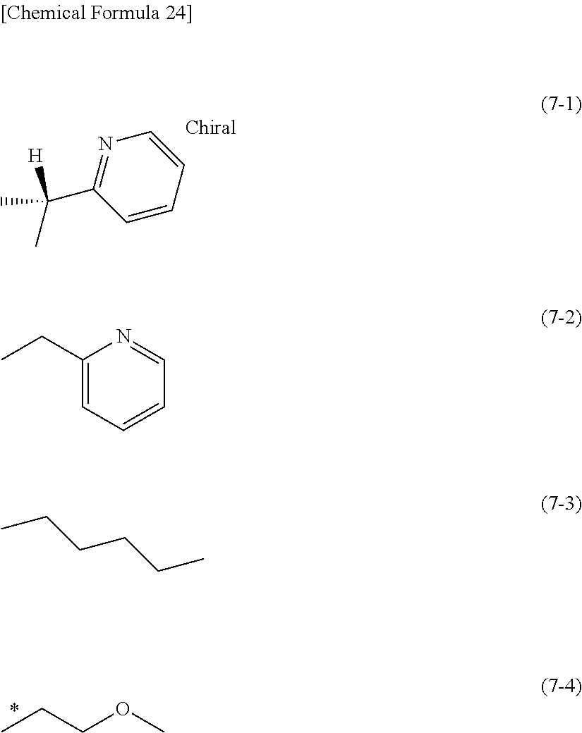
C1=CC=CN=C1C([H])(C)C.CCCOC.C1(CC)=CC=CC=N1.CCCCCC
